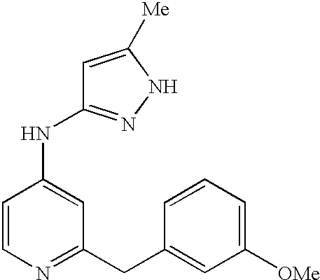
C1=CC(NC2=NNC([Me])=C2)=CC(CC2=CC([OMe])=CC=C2)=N1
